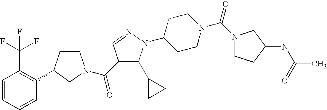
C1CC(C2=C(C(F)(F)F)C=CC=C2)CN1C(=O)C1=C(C2CC2)N(C2CCN(C(=O)N3CCC(NC(=O)C)C3)CC2)N=C1
